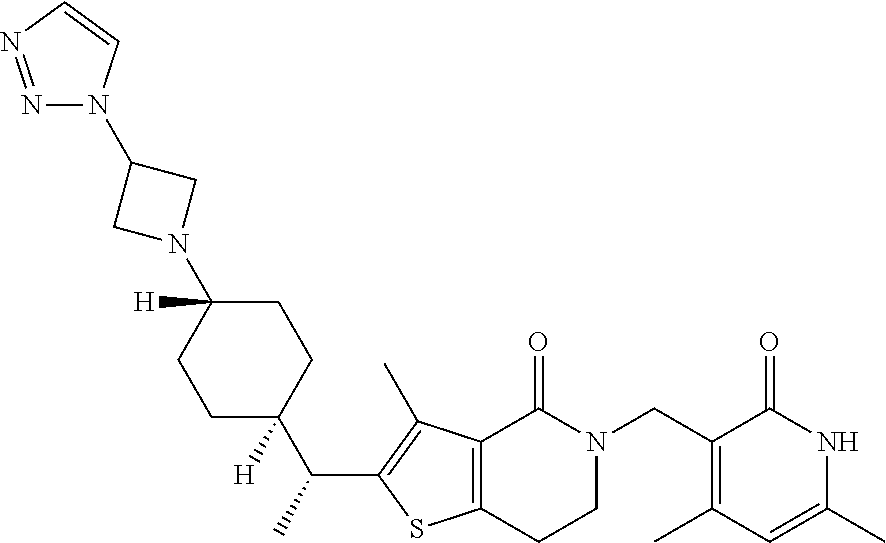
C1(CN2CCC3=C(C2=O)C(C)=C(C(C)C2([H])CCC(N4CC(N5N=NC=C5)C4)([H])CC2)S3)=C(C)C=C(C)NC1=O
